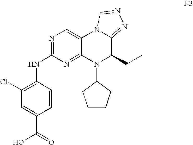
C1(Cl)=C(NC2=NC=C3C(=N2)N(C2CCCC2)C(CC)C2=NN=CN32)C=CC(C(=O)O)=C1
